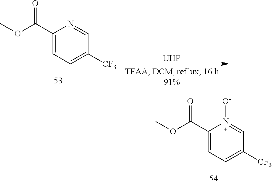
[UHP].C1(C(OC)=O)=CC=C([CF3])C=N1.C1(C(OC)=O)=CC=C([CF3])C=N1[O-]
